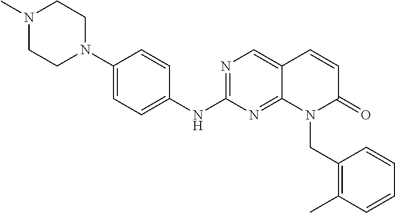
C1(N2CCN(C)CC2)=CC=C(NC2=NC=C3C(=N2)N(CC2=C(C)C=CC=C2)C(=O)C=C3)C=C1
